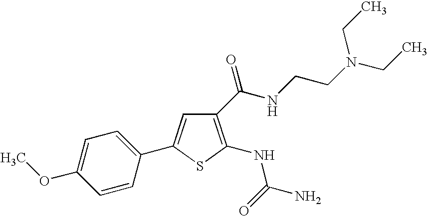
C1=C(OC)C=CC(C2=CC(C(NCCN(CC)CC)=O)=C(NC(=O)N)S2)=C1
